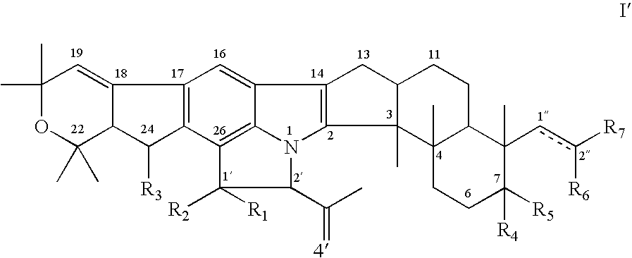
C1(C)(C)OC(C)(C)C2C(=C1)C1=C(C2[R3])C2=C3C(=C1)C1=C(N3C(C(C)=[4])C2([R1])[R2])C2(C)C(C1)CCC1C2(C)CCC([R5])([R4])C1(cc([R7])[R6])C
